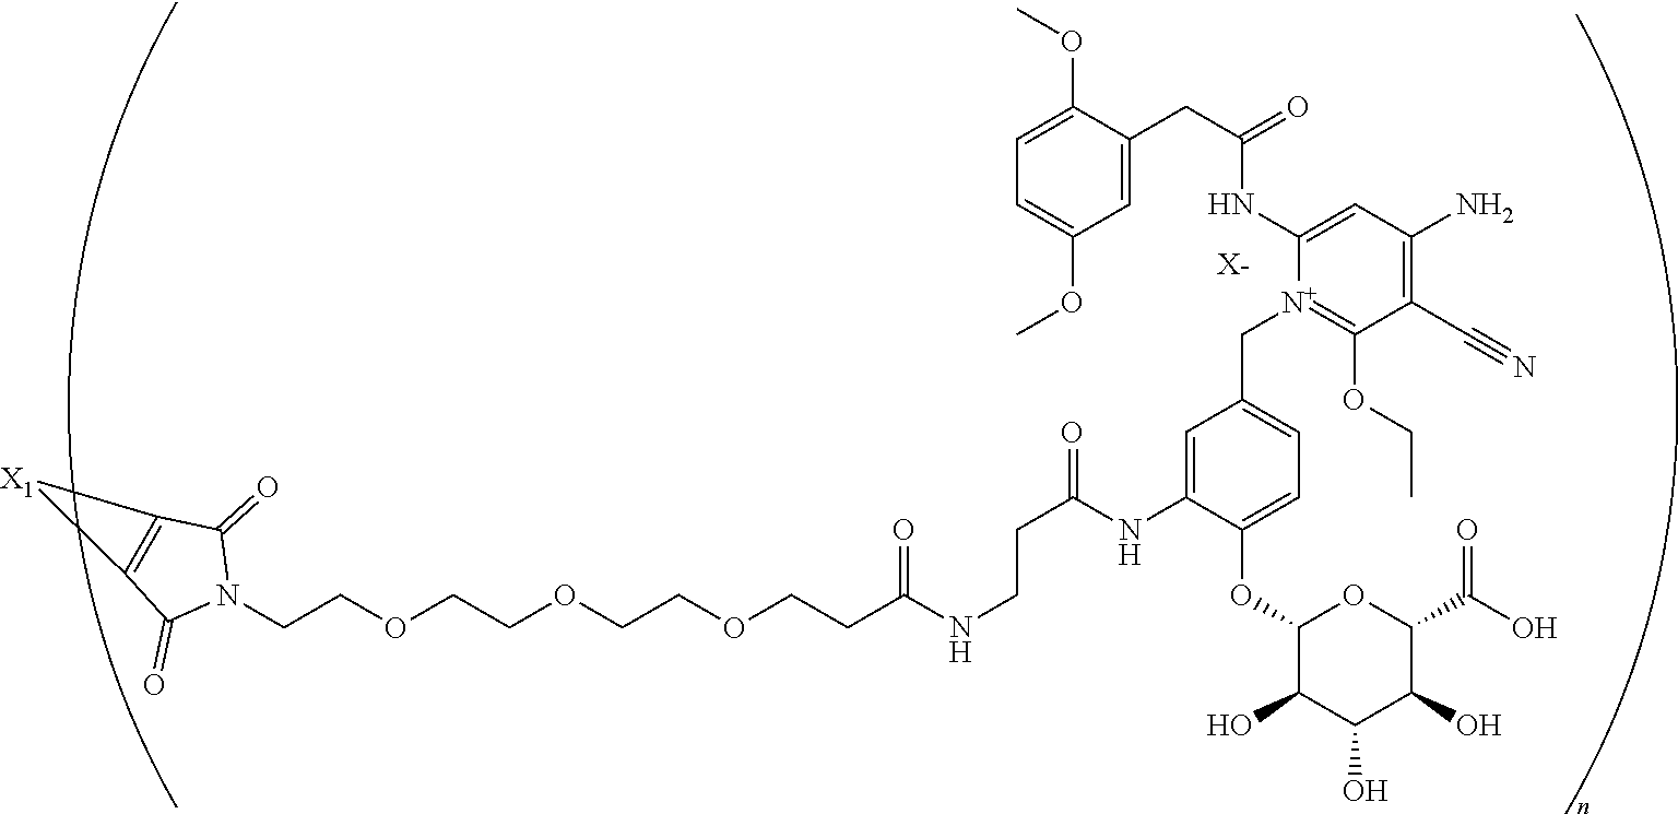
[X-].C(COCCOCCOCCC(NCCC(NC1=CC(C[N+]2=C(OCC)C(C#N)=C(N)C=C2NC(CC2=CC(OC)=CC=C2OC)=O)=CC=C1OC1C(O)C(O)C(O)C(C(=O)O)O1)=O)=O)N1C(=O)C2=C(C1=O)[X1]2
